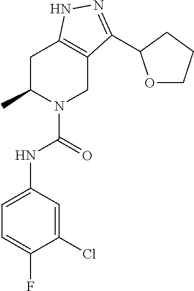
C1C(C)N(C(NC2=CC=C(F)C(Cl)=C2)=O)CC2=C1NN=C2C1OCCC1
